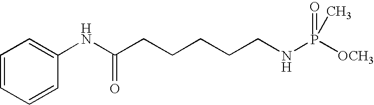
C1=CC=CC(NC(CCCCCNP([OCH3])(C)=O)=O)=C1
